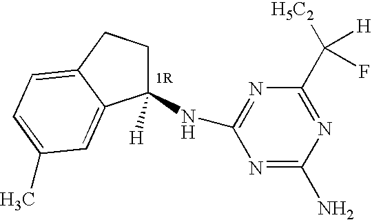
C1(NC2=NC(C([H5C2])([H])F)=NC(N)=N2)([H])CCC2=CC=C(C)C=C12
